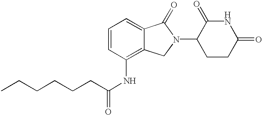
N1C(=O)CCC(N2C(=O)C3=CC=CC(NC(=O)CCCCCC)=C3C2)C1=O
